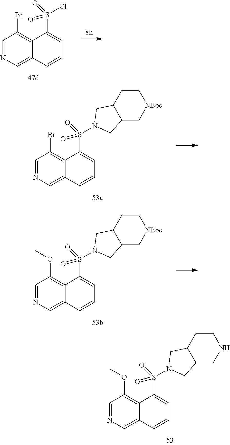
C1=NC=C2C(=C1Br)C(S(Cl)(=O)=O)=CC=C2.C1=NC=C2C(=C1OC)C(S(N1CC3C(C1)CNCC3)(=O)=O)=CC=C2.C1=NC=C2C(=C1Br)C(S(N1CC3C(C1)C[NBoc]CC3)(=O)=O)=CC=C2.C1=NC=C2C(=C1OC)C(S(N1CC3C(C1)C[NBoc]CC3)(=O)=O)=CC=C2
